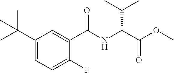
C1(C(C)(C)C)=CC=C(F)C(C(NC(C(OC)=O)C(C)C)=O)=C1
